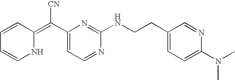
C1=CC(=C(C2=CC=NC(NCCC3=CC=C(N(C)C)N=C3)=N2)[CN])NC=C1
